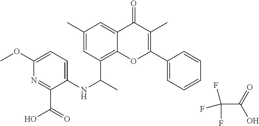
C12=C(C(C)NC3=CC=C(OC)N=C3C(=O)O)C=C(C)C=C1C(=O)C(C)=C(C1=CC=CC=C1)O2.FC(F)(C(=O)O)F
